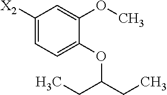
C1([X2])=CC=C(OC(CC)CC)C(OC)=C1
